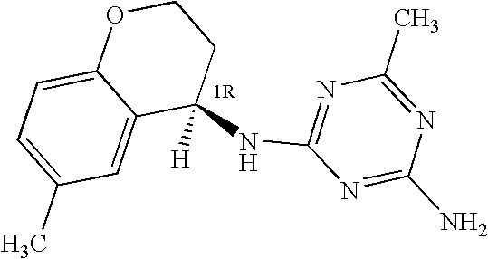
C1(NC2=NC(C)=NC(N)=N2)([H])CCOC2=CC=C(C)C=C12
